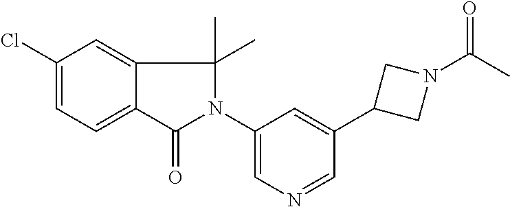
C1(N2C(=O)C3=CC=C(Cl)C=C3C2(C)C)=CN=CC(C2CN(C(C)=O)C2)=C1
